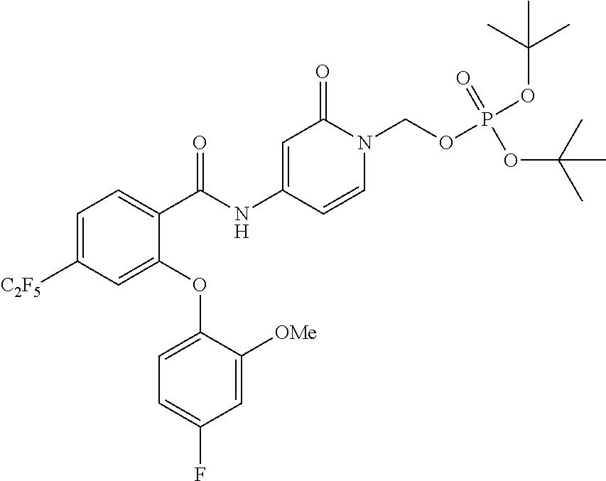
C1=C([C2F5])C=C(OC2=CC=C(F)C=C2[OMe])C(C(NC2=CC(=O)N(COP(OC(C)(C)C)(=O)OC(C)(C)C)C=C2)=O)=C1
